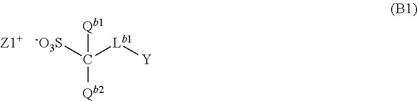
[-O3S]C([Lb1][Y])([Qb2])[Qb1].[Z1+]
